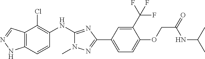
C12=C(C=CC(NC3=NC(C4=CC=C(OCC(=O)NC(C)C)C(C(F)(F)F)=C4)=NN3C)=C1Cl)NN=C2
